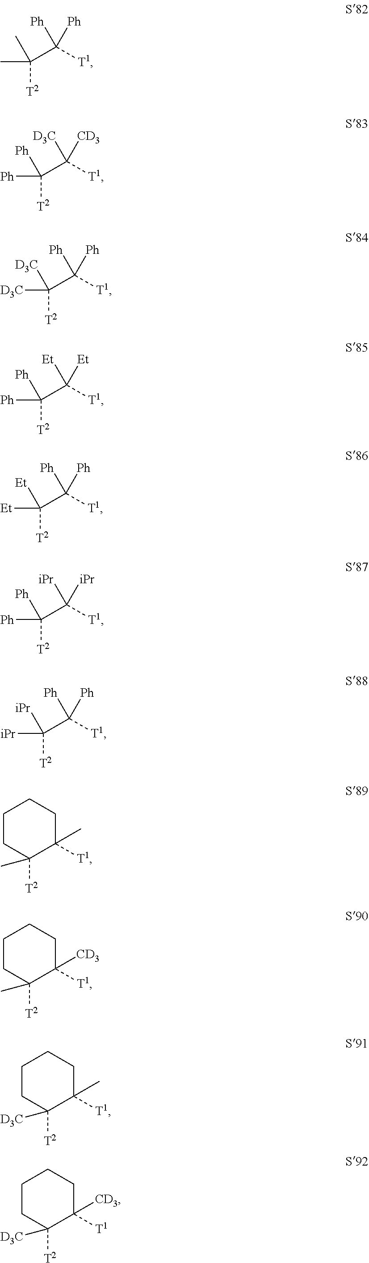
C(C([T1])([Ph])[Ph])([T2])(C)C.C(C([T1])([CD3])[D3C])([T2])([Ph])[Ph].C(C([T1])([Ph])[Ph])([T2])([D3C])[D3C].C(C([T1])([Et])[Et])([T2])([Ph])[Ph].C(C([T1])([Ph])[Ph])([T2])([Et])[Et].C(C([T1])([iPr])[iPr])([T2])([Ph])[Ph].C(C([T1])([Ph])[Ph])([T2])([iPr])[iPr].C1([T2])(C)C([T1])(C)CCCC1.C1([T2])(C)C([T1])([CD3])CCCC1.C1([T2])([D3C])C([T1])(C)CCCC1.C1([T2])([D3C])C([T1])([CD3])CCCC1
